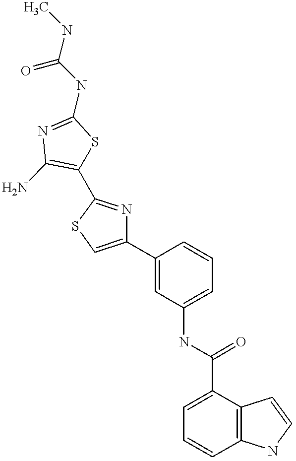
C1(C(NC2=CC=CC(C3=CSC(C4=C(N)N=C(NC(=O)NC)S4)=N3)=C2)=O)=CC=CC2=C1C=CN2
